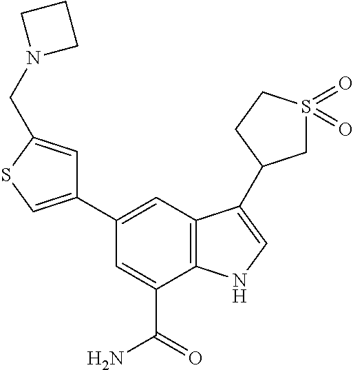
C1(C2=CSC(CN3CCC3)=C2)=CC2=C(C(C(N)=O)=C1)NC=C2C1CS(=O)(=O)CC1
